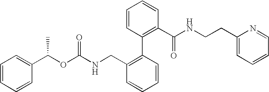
O(C(NCC1=C(C2=C(C(NCCC3=CC=CC=N3)=O)C=CC=C2)C=CC=C1)=O)C(C1=CC=CC=C1)C
